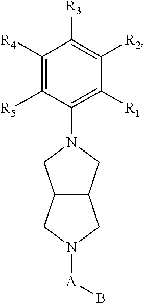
C1([R4])=C([R5])C(N2CC3C(C2)CN([A]B)C3)=C([R1])C([R2])=C1[R3]
